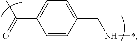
C1=CC(CN*)=CC=C1C(C)=O
